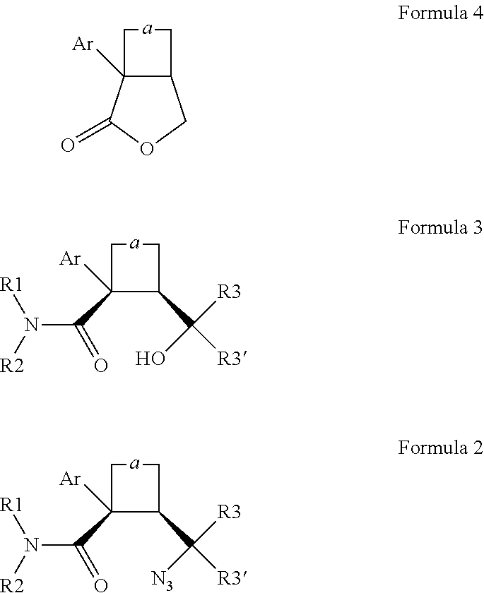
C1C2([Ar])C(C[a]1)COC2=O.C1C([Ar])(C(N([R1])[R2])=O)C(C([R3])([R3])O)C[a]1.C1C([Ar])(C(N([R1])[R2])=O)C(C([R3])([R3])[N3])C[a]1
